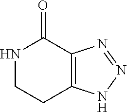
C12=C(N=NN1)C(=O)NCC2
